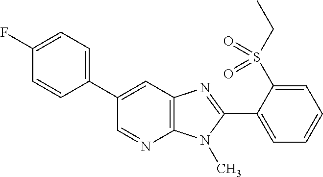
C12=C(N(C)C(C3=CC=CC=C3S(CC)(=O)=O)=N1)N=CC(C1=CC=C(F)C=C1)=C2
